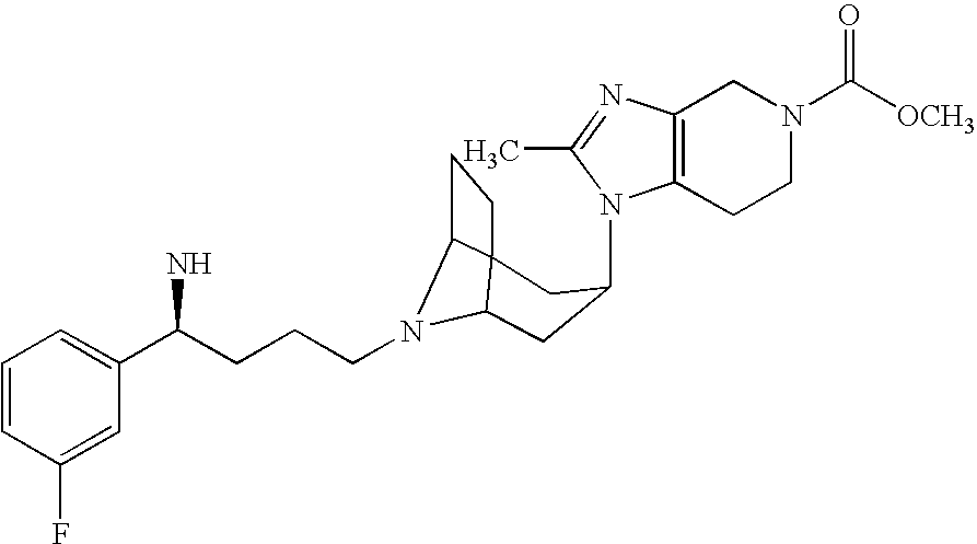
N1(C2CC3N(CCCC(C4=CC=CC(F)=C4)N)C4C3(CC4)C2)C2=C(N=C1C)CN(C([OCH3])=O)CC2
